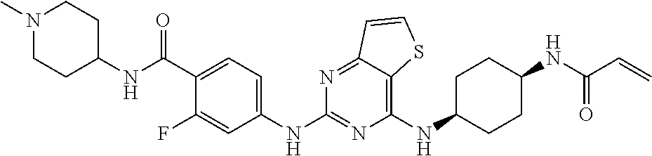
C1(NC2CCC(NC(C=C)=O)CC2)=C2C(=NC(NC3=CC=C(C(NC4CCN(C)CC4)=O)C(F)=C3)=N1)C=CS2
